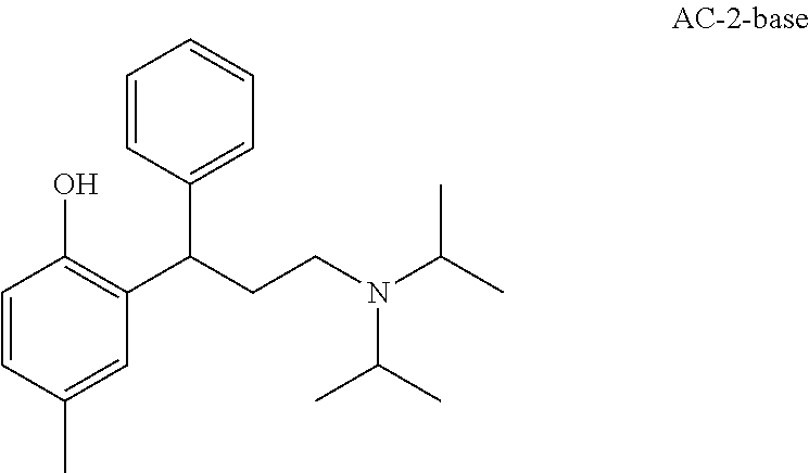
C1=CC(C)=CC(C(CCN(C(C)C)C(C)C)C2=CC=CC=C2)=C1O
